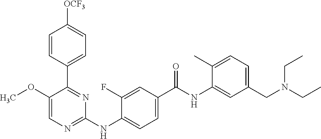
C1(C2=NC(NC3=CC=C(C(NC4=CC(CN(CC)CC)=CC=C4C)=O)C=C3F)=NC=C2OC)=CC=C([OCF3])C=C1
